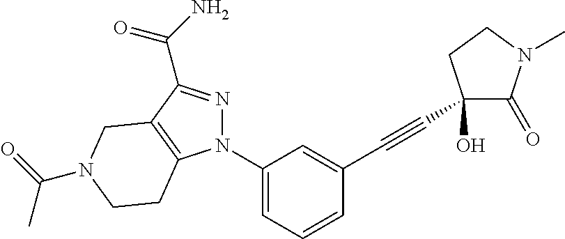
N1(C2=CC=CC(C#CC3(O)C(=O)N(C)CC3)=C2)N=C(C(=O)N)C2=C1CCN(C(=O)C)C2
